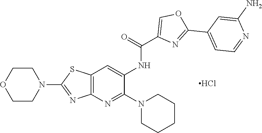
N1(C2=NC3=C(SC(N4CCOCC4)=N3)C=C2NC(C2=COC(C3=CC=NC(N)=C3)=N2)=O)CCCCC1.Cl
